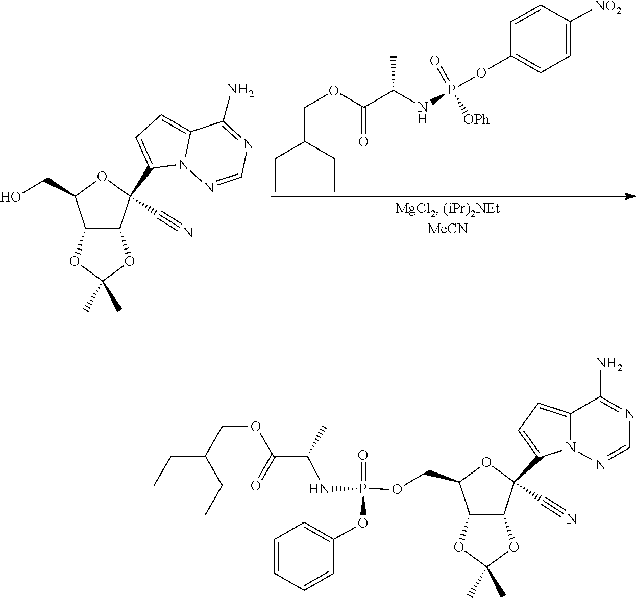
C1(N)=NC=NN2C1=CC=C2C1(C#N)C2C(C(CO)O1)OC(C)(C)O2.C1=CC([NO2])=CC=C1OP(=O)(NC(C(OCC(CC)CC)=O)C)[OPh].N1=C(N)C2=CC=C(C3(C#N)C4OC(C)(C)OC4C(COP(OC4=CC=CC=C4)(NC(C(OCC(CC)CC)=O)C)=O)O3)N2N=C1
